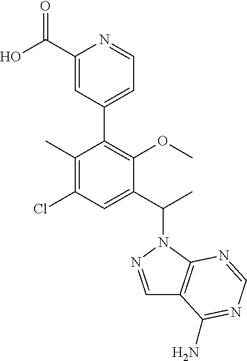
C1(C)=C(Cl)C=C(C(C)N2N=CC3=C2N=CN=C3N)C(OC)=C1C1=CC=NC(C(O)=O)=C1
